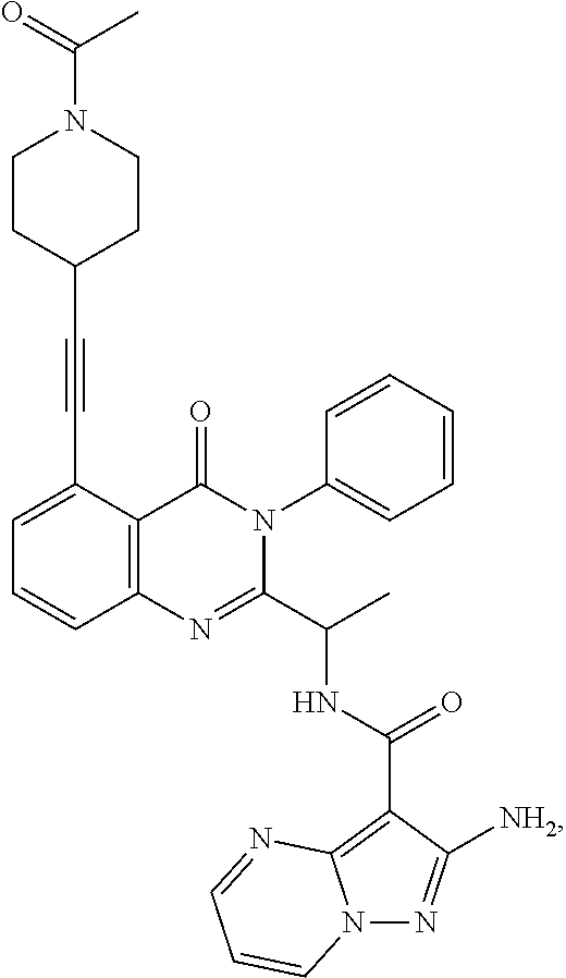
C1=C(C#CC2CCN(C(=O)C)CC2)C2=C(C=C1)N=C(C(C)NC(=O)C1=C3N(N=C1[NH2])C=CC=N3)N(C1=CC=CC=C1)C2=O
